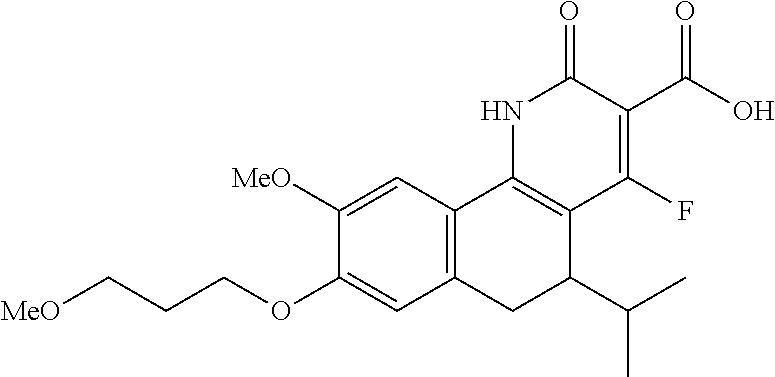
C12=C(C=C([MeO])C(OCCC[MeO])=C1)C1=C(C(C(C)C)C2)C(F)=C(C(=O)O)C(=O)N1
